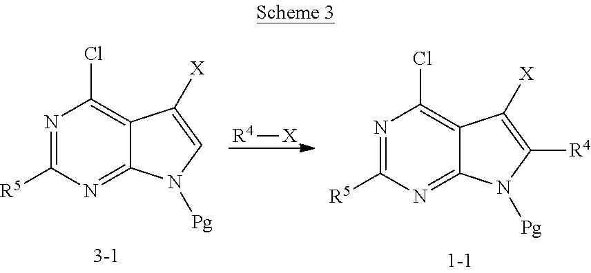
N1=C([R5])N=C2C(=C1Cl)C([X])=CN2[Pg].[X][R4].N1=C([R5])N=C2C(=C1Cl)C([X])=C([R4])N2[Pg]
